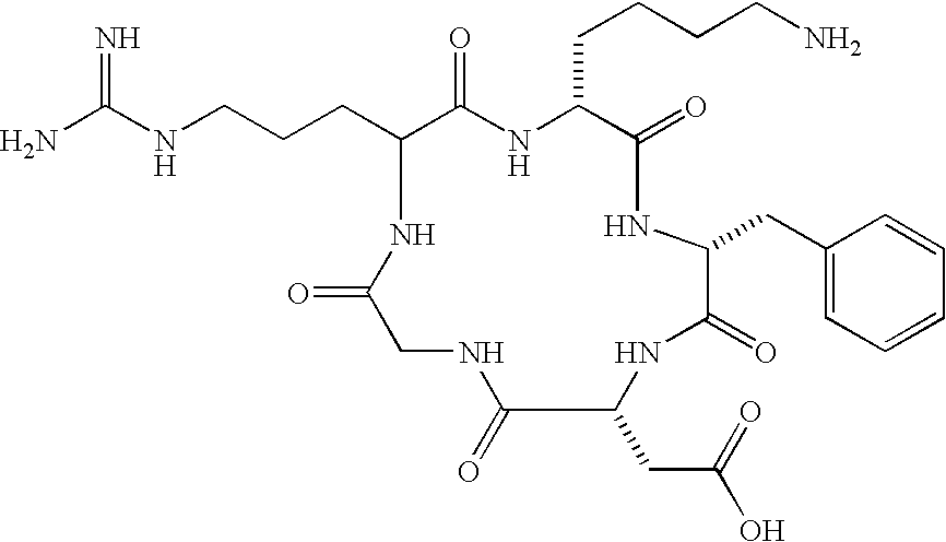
C(C1C(=O)NC(CCCCN)C(=O)NC(CC2=CC=CC=C2)C(=O)NC(CC(O)=O)C(=O)NCC(=O)N1)CCNC(N)=N
